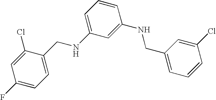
C1(F)=CC=C(CNC2=CC=CC(NCC3=CC=CC(Cl)=C3)=C2)C(Cl)=C1
